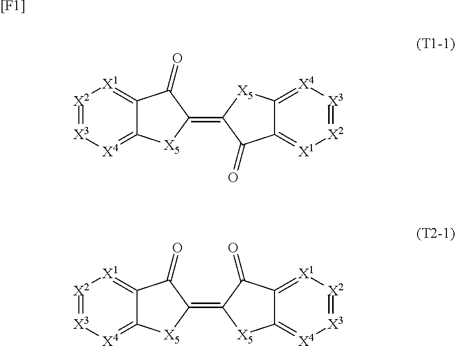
[X2]1=[X3][X4]=C2C(=[X1]1)C(=O)C(=C1[X5]C3=[X4][X3]=[X2][X1]=C3C1=O)[X5]2.[[F1]].[X2]1=[X3][X4]=C2C(=[X1]1)C(=O)C(=C1[X5]C3=[X4][X3]=[X2][X1]=C3C1=O)[X5]2
